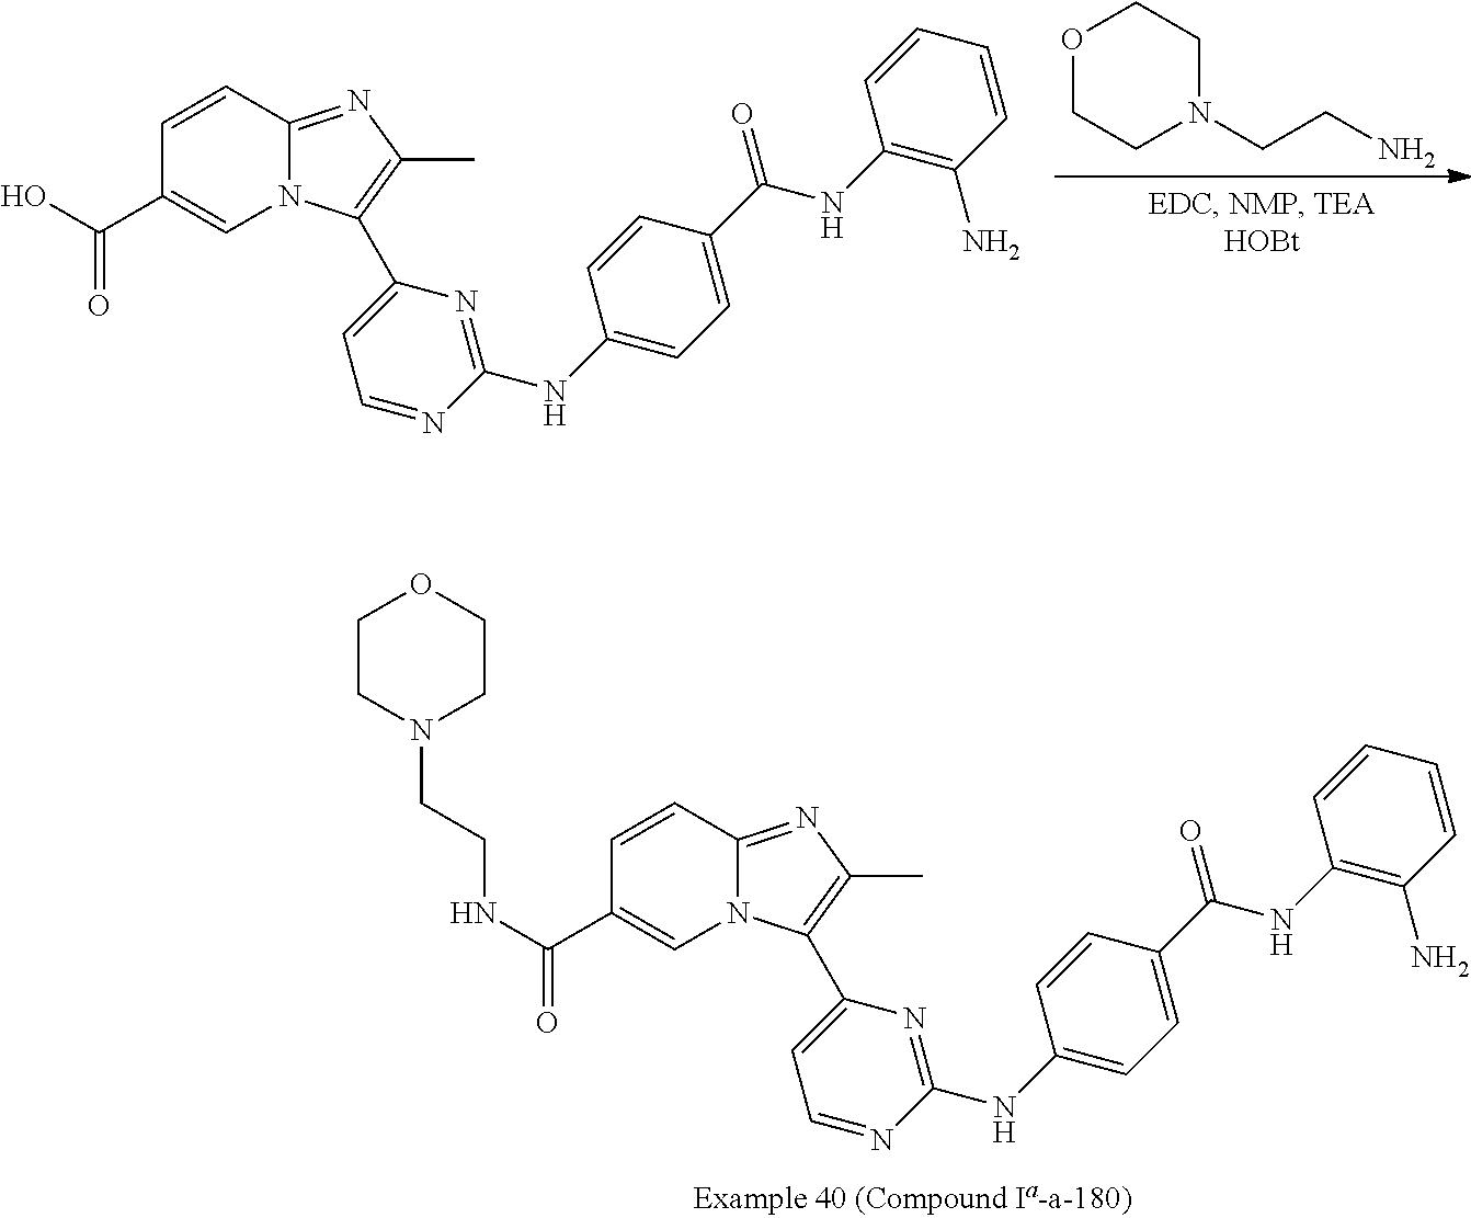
C1=CC2=NC(C)=C(C3=CC=NC(NC4=CC=C(C(=O)NC5=C(N)C=CC=C5)C=C4)=N3)N2C=C1C(=O)NCCN1CCOCC1.O1CCN(CCN)CC1.C1=CC2=NC(C)=C(C3=CC=NC(NC4=CC=C(C(=O)NC5=C(N)C=CC=C5)C=C4)=N3)N2C=C1C(O)=O
